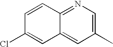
C1(C)=CN=C2C(=C1)C=C(Cl)C=C2
